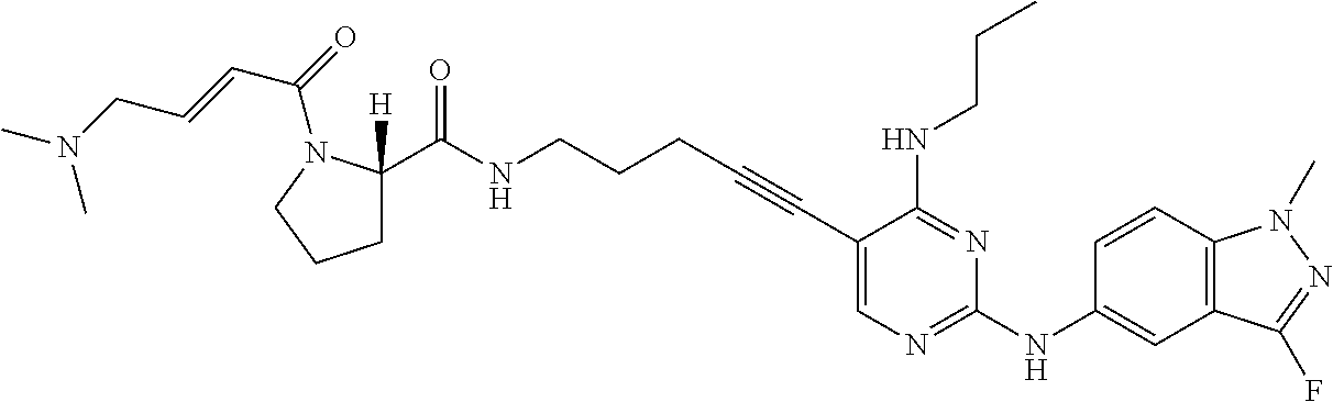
C1(C#CCCCNC(C2([H])CCCN2C(C=CCN(C)C)=O)=O)=CN=C(NC2=CC3=C(C=C2)N(C)N=C3F)N=C1NCCC
